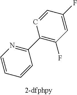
C1=CC=CC(C2=C(F)C=C(F)C=C2)=N1
